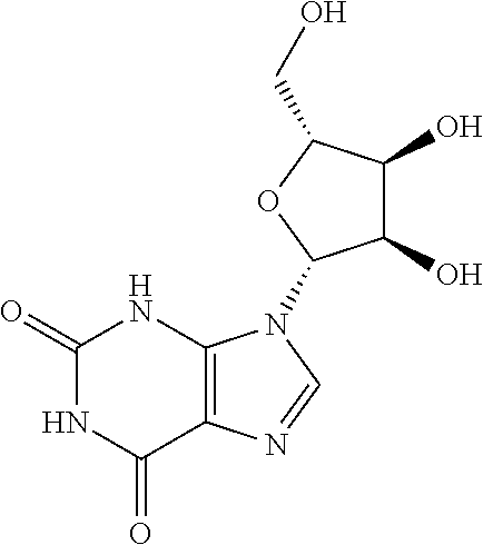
C1(=O)NC(=O)C2=C(N1)N(C1C(O)C(O)C(CO)O1)C=N2
